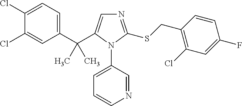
C1(C(C2=CN=C(SCC3=C(Cl)C=C(F)C=C3)N2C2=CC=CN=C2)(C)C)=CC=C(Cl)C(Cl)=C1
